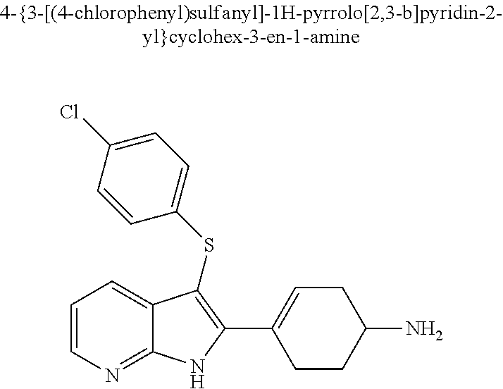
C1=CN=C2C(=C1)C(SC1=CC=C(Cl)C=C1)=C(C1=CCC(N)CC1)N2
